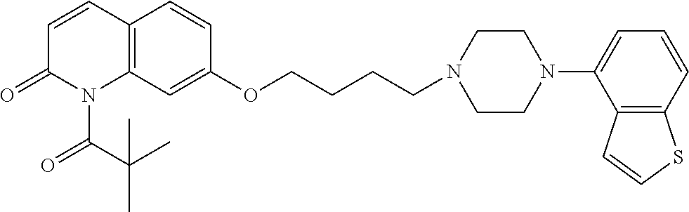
C1=CC2=C(N(C(C(C)(C)C)=O)C1=O)C=C(OCCCCN1CCN(C3=CC=CC4=C3C=CS4)CC1)C=C2
